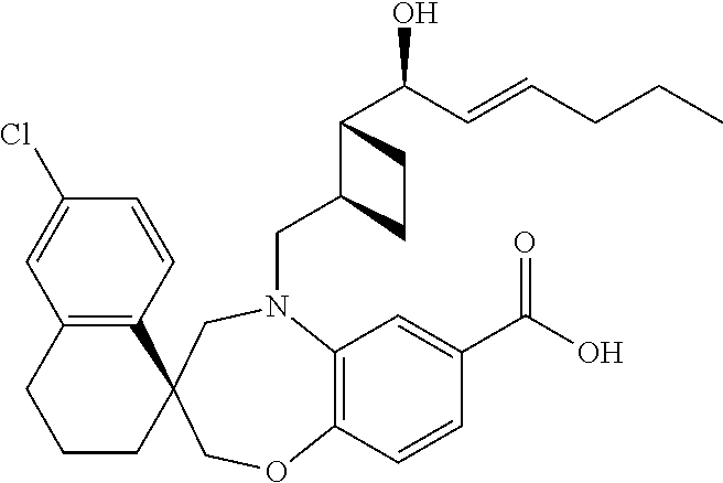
C12=C(C=CC(Cl)=C1)C1(CCC2)COC2=C(N(CC3C(C(O)C=CCCC)CC3)C1)C=C(C(O)=O)C=C2
